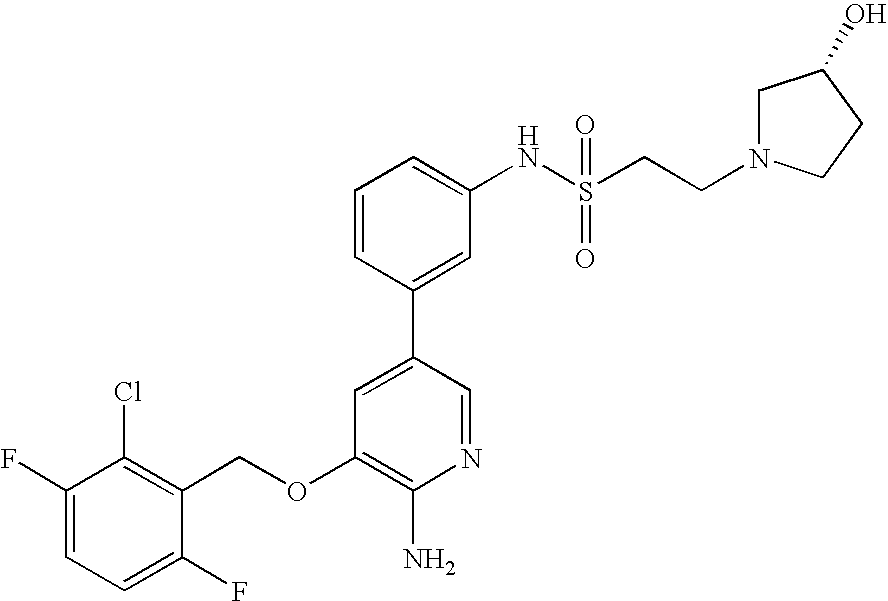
C1(F)=CC=C(F)C(COC2=C(N)N=CC(C3=CC(NS(CCN4CC(O)CC4)(=O)=O)=CC=C3)=C2)=C1Cl
